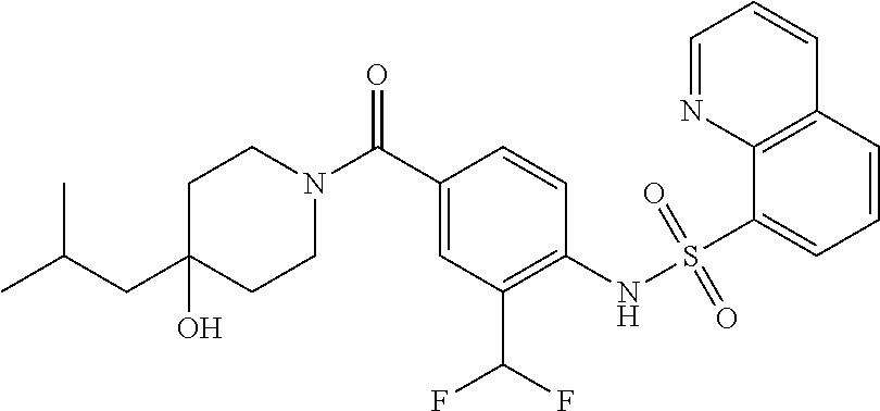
C(CC1(O)CCN(C(=O)C2=CC(C(F)F)=C(NS(=O)(=O)C3=CC=CC4=C3N=CC=C4)C=C2)CC1)(C)C
